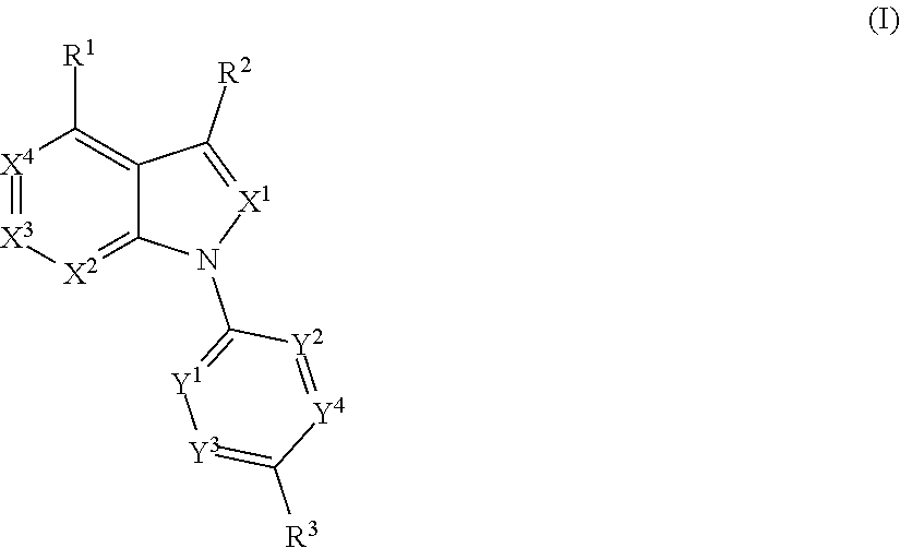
[X4]1=[X3][X2]=C2C(=C1[R1])C([R2])=[X1]N2C1=[Y1][Y3]=C([R3])[Y4]=[Y2]1
